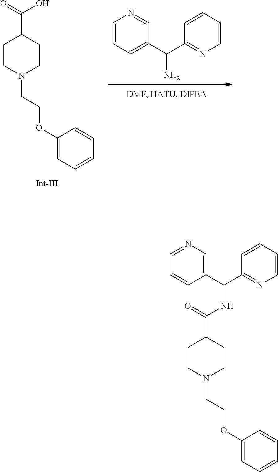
C1CN(CCOC2=CC=CC=C2)CCC1C(=O)O.C1=CC=C(C(C2=NC=CC=C2)N)C=N1.C1CN(CCOC2=CC=CC=C2)CCC1C(NC(C1=CN=CC=C1)C1=NC=CC=C1)=O
